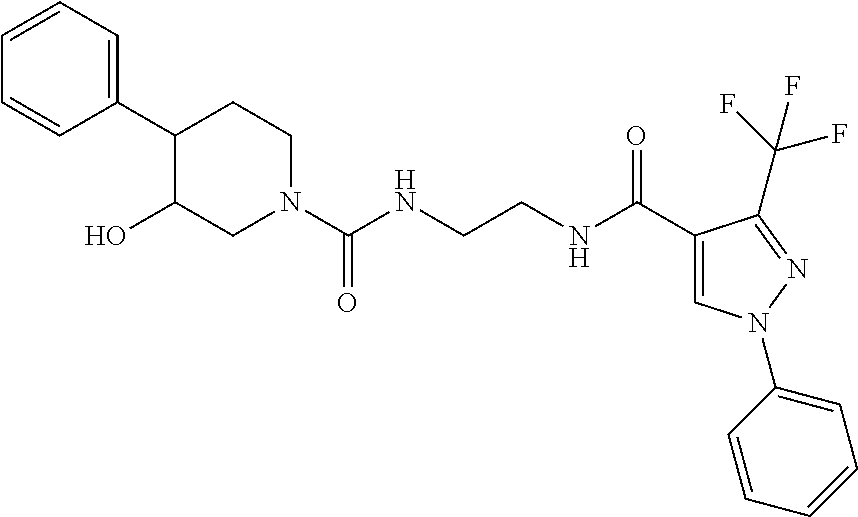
C1(C2C(O)CN(C(NCCNC(C3=CN(C4=CC=CC=C4)N=C3C(F)(F)F)=O)=O)CC2)=CC=CC=C1
